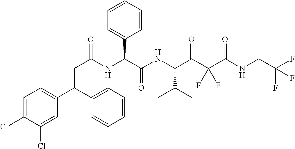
C(C(NC(C(NC(C(C(C(NCC(F)(F)F)=O)(F)F)=O)C(C)C)=O)C1=CC=CC=C1)=O)C(C1=CC=C(Cl)C(Cl)=C1)C1=CC=CC=C1
